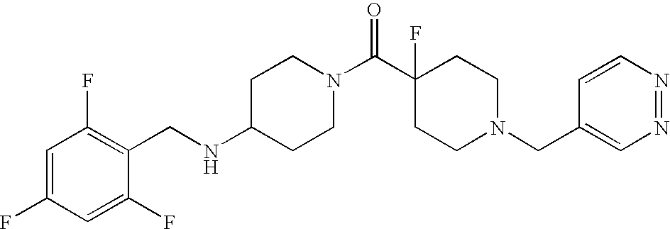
C1(NCC2=C(F)C=C(F)C=C2F)CCN(C(C2(F)CCN(CC3=CN=NC=C3)CC2)=O)CC1
